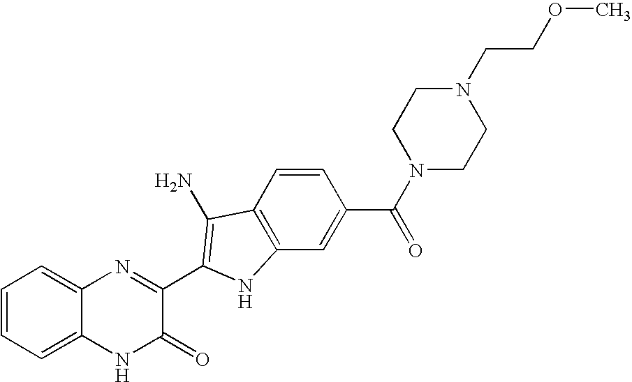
C1=C2C(=CC=C1)N=C(C1=C(N)C3=C(C=C(C(N4CCN(CCOC)CC4)=O)C=C3)N1)C(=O)N2
